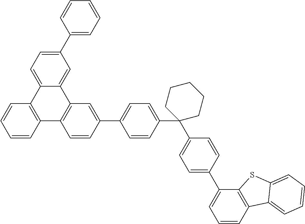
C1(C2=CC=CC=C2)=CC=C2C(=C1)C1=C(C3=C2C=CC=C3)C=CC(C2=CC=C(C3(C4=CC=C(C5=CC=CC6=C5SC5=CC=CC=C65)C=C4)CCCCC3)C=C2)=C1
